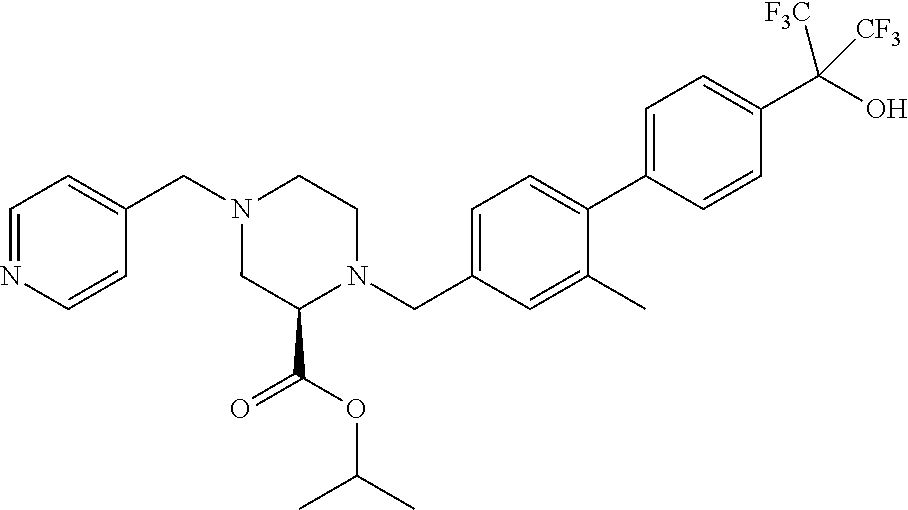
C1=NC=CC(CN2CC(C(=O)OC(C)C)N(CC3=CC=C(C4=CC=C(C(O)([CF3])[CF3])C=C4)C(C)=C3)CC2)=C1
